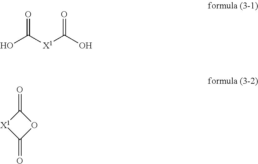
OC([X1]C(O)=O)=O.O=C1[X1]C(=O)O1
